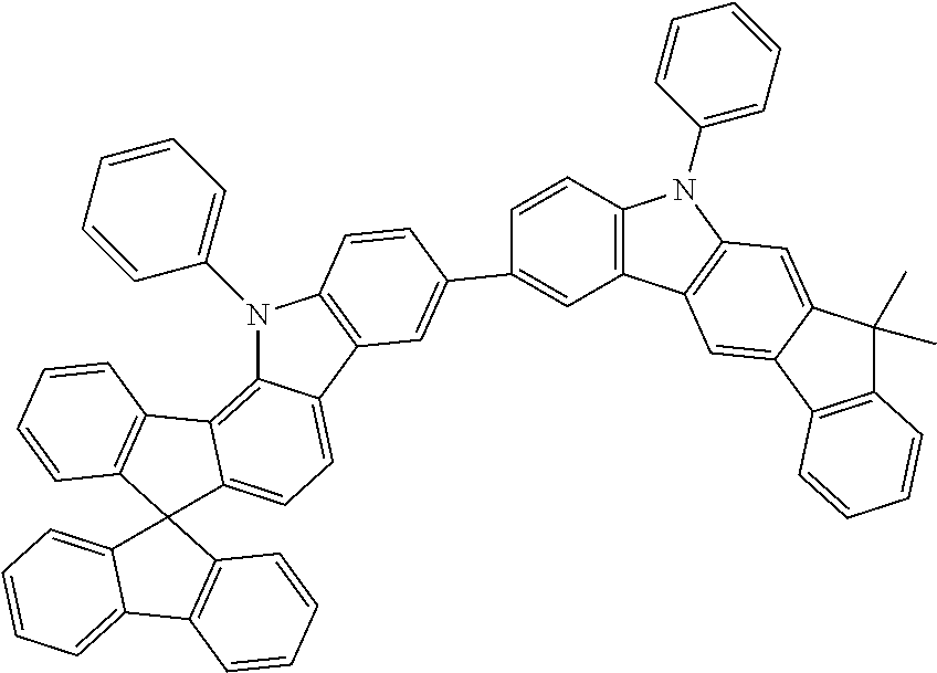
C12=C(C3=CC4=C(C=C3C1(C)C)N(C1=CC=CC=C1)C1=C4C=C(C3=CC4=C(N(C5=CC=CC=C5)C5=C6C(=CC=C54)C4(C5=C6C=CC=C5)C5=CC=CC=C5C5=C4C=CC=C5)C=C3)C=C1)C=CC=C2
